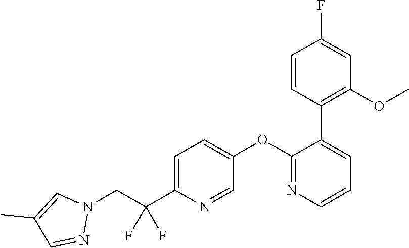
C(C(C1=CC=C(OC2=NC=CC=C2C2=C(OC)C=C(F)C=C2)C=N1)(F)F)N1C=C(C)C=N1
